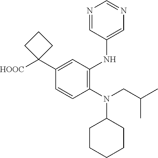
N1=CC(NC2=C(N(C3CCCCC3)CC(C)C)C=CC(C3([HOOC])CCC3)=C2)=CN=C1
